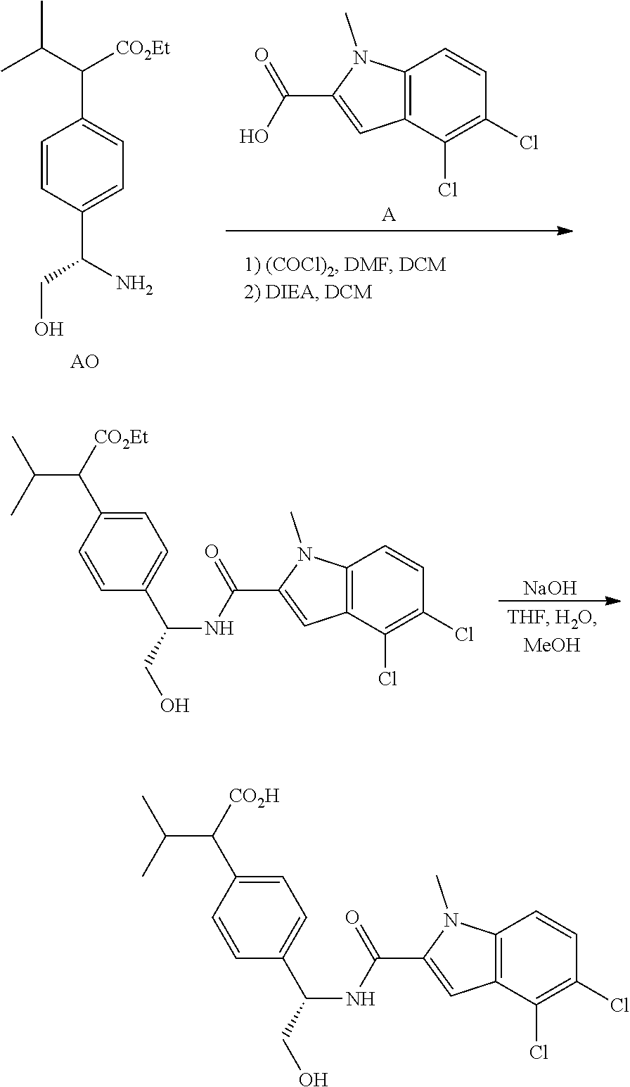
C1=CC2=C(C(Cl)=C1Cl)C=C(C(O)=O)N2C.[A].C1=CC(C(N)CO)=CC=C1C(C(C)C)[CO2Et].[NaOH].C1=CC2=C(C(Cl)=C1Cl)C=C(C(NC(C1=CC=C(C([CO2Et])C(C)C)C=C1)CO)=O)N2C.C1=CC2=C(C(Cl)=C1Cl)C=C(C(NC(C1=CC=C(C([CO2H])C(C)C)C=C1)CO)=O)N2C
